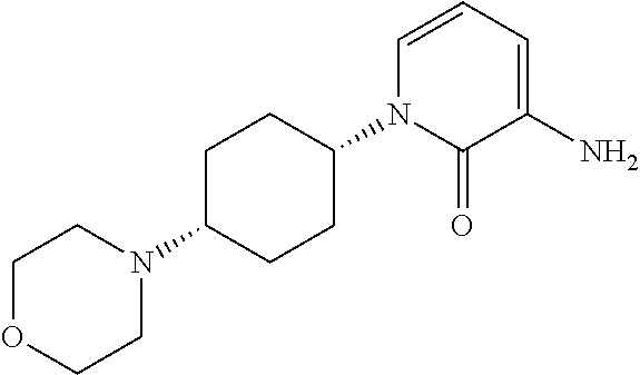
C1OCCN(C2CCC(N3C(=O)C(N)=CC=C3)CC2)C1
